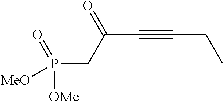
P(CC(C#CCC)=O)(=O)([OMe])[MeO]
